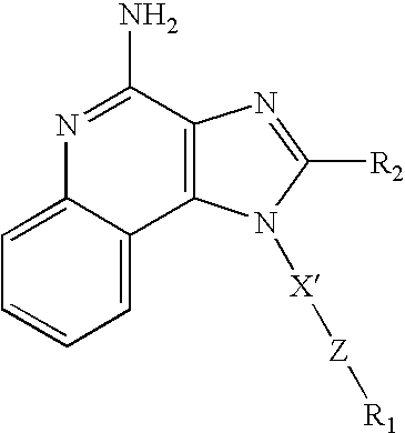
C1=C2C(=CC=C1)C1=C(C(N)=N2)N=C([R2])N1[X][Z][R1]
